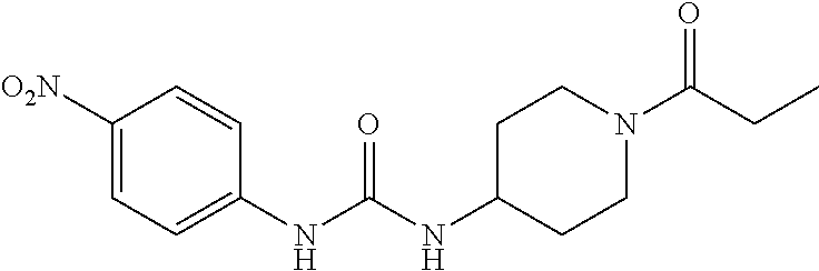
C(NC1CCN(C(CC)=O)CC1)(=O)NC1=CC=C([O2N])C=C1
